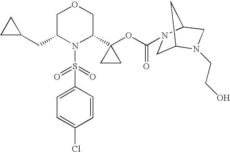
C1=C(S(=O)(=O)N2C(C3(OC(=O)N4CC5N(CCO)CC4C5)CC3)COCC2CC2CC2)C=CC(Cl)=C1
